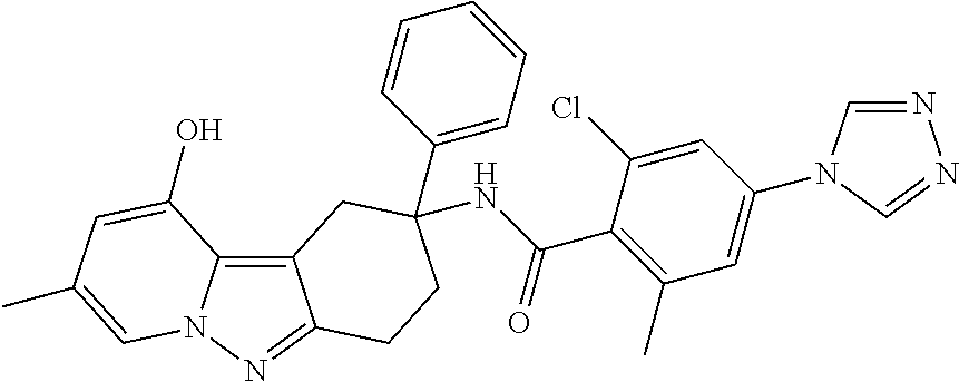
C12=C3N(N=C1CCC(NC(C1=C(C)C=C(N4C=NN=C4)C=C1Cl)=O)(C1=CC=CC=C1)C2)C=C(C)C=C3O
